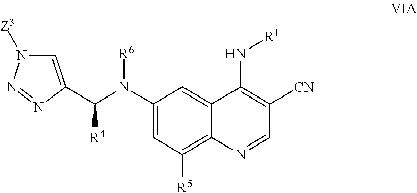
C1(N(C([R4])C2=CN([Z3])N=N2)[R6])=CC([R5])=C2C(=C1)C(N[R1])=C([CN])C=N2
